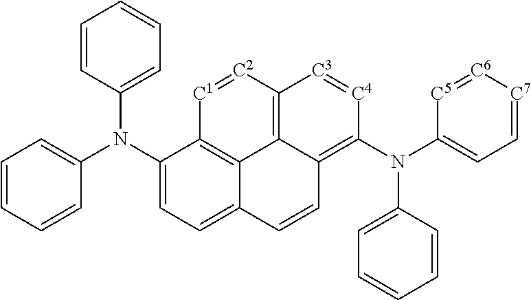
C1=CC(N(C2=CC=C3C4=C2[C1]=[C2]C2=C4C(=C(N(C4=CC=[C7][C6]=[C5]4)C4=CC=CC=C4)[C4]=[C3]2)C=C3)C2=CC=CC=C2)=CC=C1
